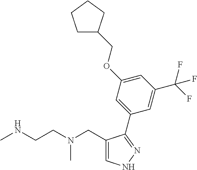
C1(CN(CCNC)C)=CNN=C1C1=CC(OCC2CCCC2)=CC(C(F)(F)F)=C1
